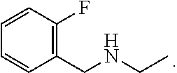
C1(CNCC)=C(F)C=CC=C1
